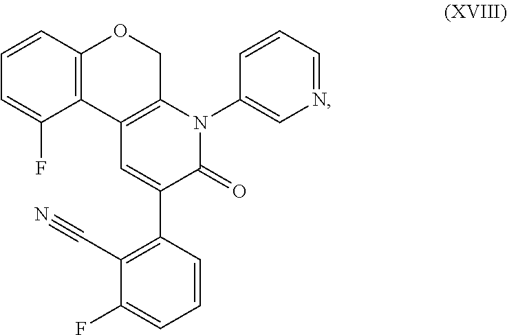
C1=CC2=C(C(F)=C1)C1=C(CO2)N(C2=CN=CC=C2)C(=O)C(C2=C(C#N)C(F)=CC=C2)=C1
